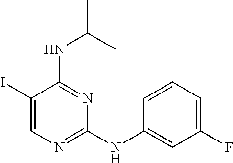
C1(I)=CN=C(NC2=CC(F)=CC=C2)N=C1NC(C)C
